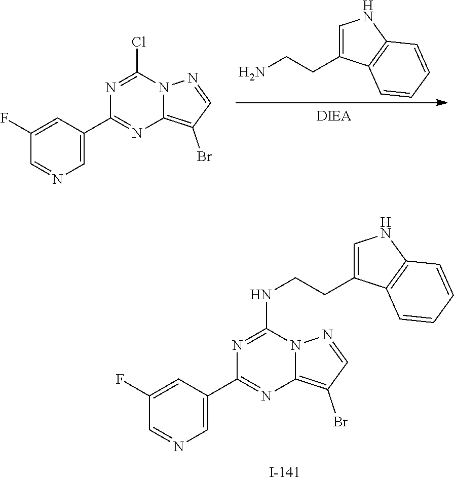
C1(F)=CC(C2=NC3=C(Br)C=NN3C(Cl)=N2)=CN=C1.C1=C(CCN)C2=C(N1)C=CC=C2.C1(F)=CC(C2=NC3=C(Br)C=NN3C(NCCC3=CNC4=C3C=CC=C4)=N2)=CN=C1
